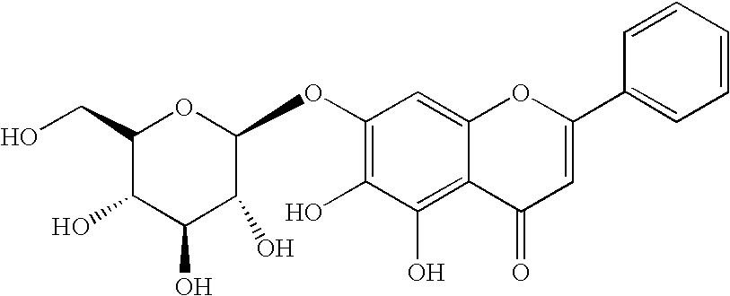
C1(OC2OC(CO)C(O)C(O)C2O)=C(O)C(O)=C2C(=C1)OC(C1=CC=CC=C1)=CC2=O
